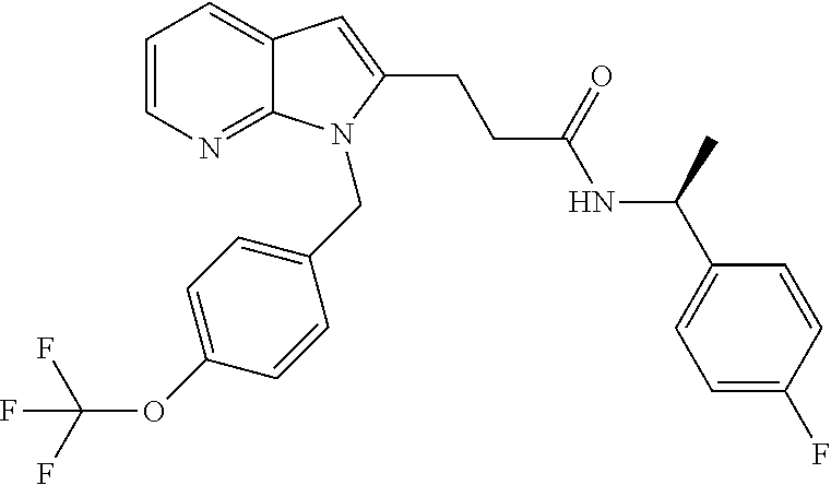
C1=CN=C2C(=C1)C=C(CCC(NC(C1=CC=C(F)C=C1)C)=O)N2CC1=CC=C(OC(F)(F)F)C=C1
